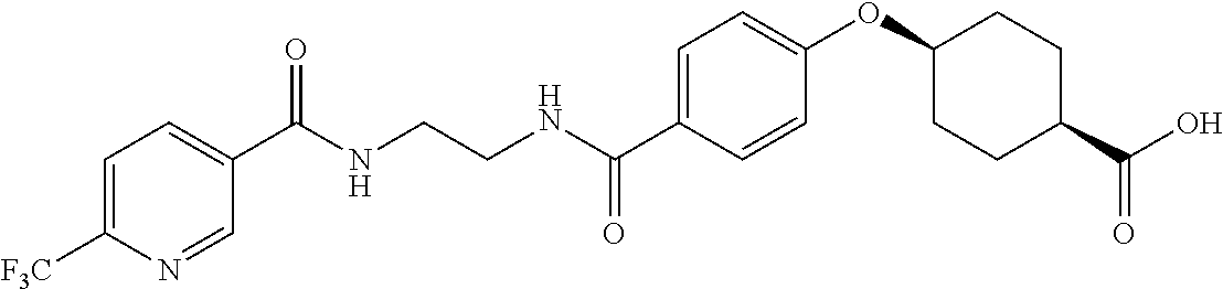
C(NCCNC(C1=CC=C(OC2CCC(C(O)=O)CC2)C=C1)=O)(=O)C1=CC=C([F3C])N=C1
